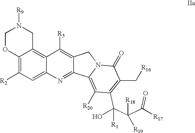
C12=C([R2])C=C3C(=C1CN([R9])CO2)C([R5])=C1C(=N3)C2=C([R20])C(C(C(C(=O)[R17])([R19])[R18])([R1])O)=C(C[R16])C(=O)N2C1
